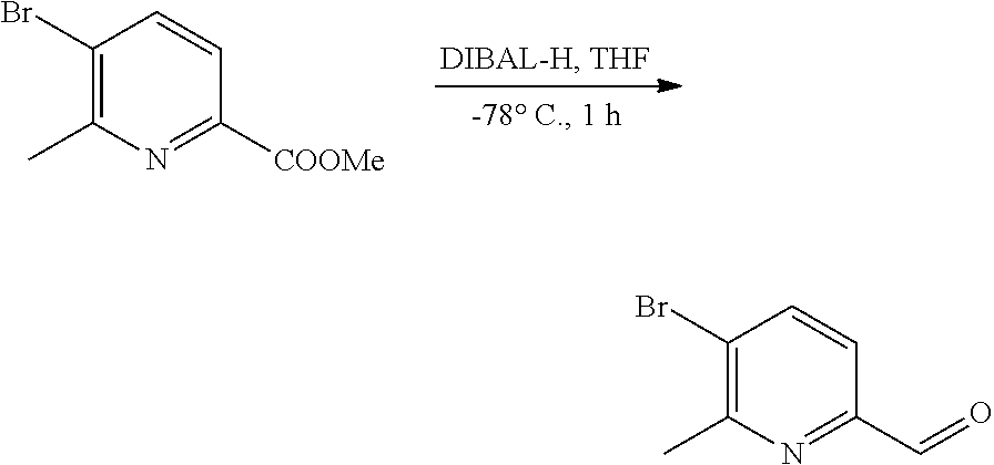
C1(Br)=C(C)N=C([COOMe])C=C1.C1(Br)=C(C)N=C(C=O)C=C1
